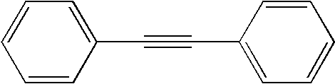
C1=CC(C#CC2=CC=CC=C2)=CC=C1
